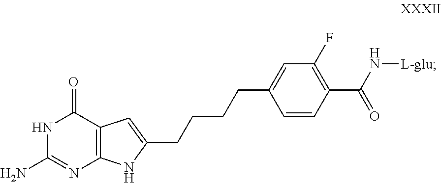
C12=C(C(=O)NC(N)=N1)C=C(CCCCC1=CC(F)=C(C(N[L-glu])=O)C=C1)N2
